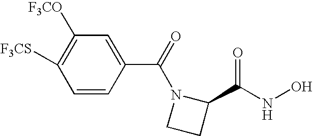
C1=CC(C(=O)N2CCC2C(NO)=O)=CC([F3CO])=C1[F3CS]
